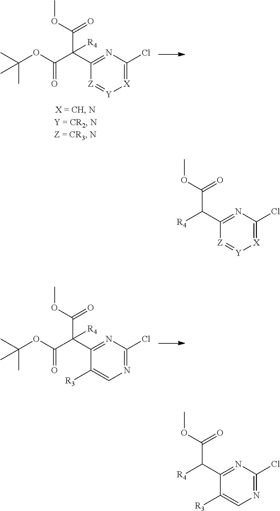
C(OC(C(C1=NC(Cl)=[X][Y]=[Z]1)(C(OC)=O)[R4])=O)(C)(C)C.C(OC(C(C1=NC(Cl)=NC=C1[R3])(C(OC)=O)[R4])=O)(C)(C)C.[R4]C(C1=NC(Cl)=[X][Y]=[Z]1)C(OC)=O.[R4]C(C1=NC(Cl)=NC=C1[R3])C(OC)=O
